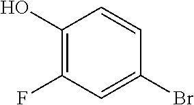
C1(O)=C(F)C=C(Br)C=C1
